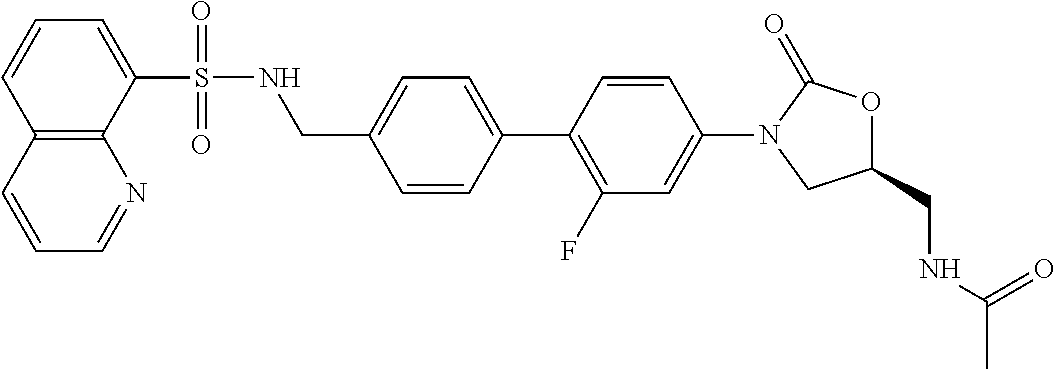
C(C1=CC=C(C2=C(F)C=C(N3CC(CNC(=O)C)OC3=O)C=C2)C=C1)NS(=O)(=O)C1=CC=CC2=C1N=CC=C2
